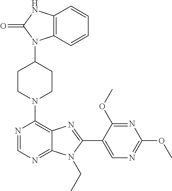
C1CN(C2=C3C(=NC=N2)N(CC)C(C2=CN=C(OC)N=C2OC)=N3)CCC1N1C2=C(NC1=O)C=CC=C2
